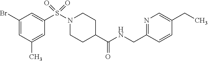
C1(Br)=CC(C)=CC(S(N2CCC(C(NCC3=NC=C(CC)C=C3)=O)CC2)(=O)=O)=C1
